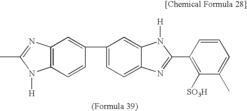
C12=C(C=CC(C3=CC=C4C(=C3)N([H])C(C3=C([SO3H])C(C)=CC=C3)=N4)=C1)N([H])C(C)=N2
